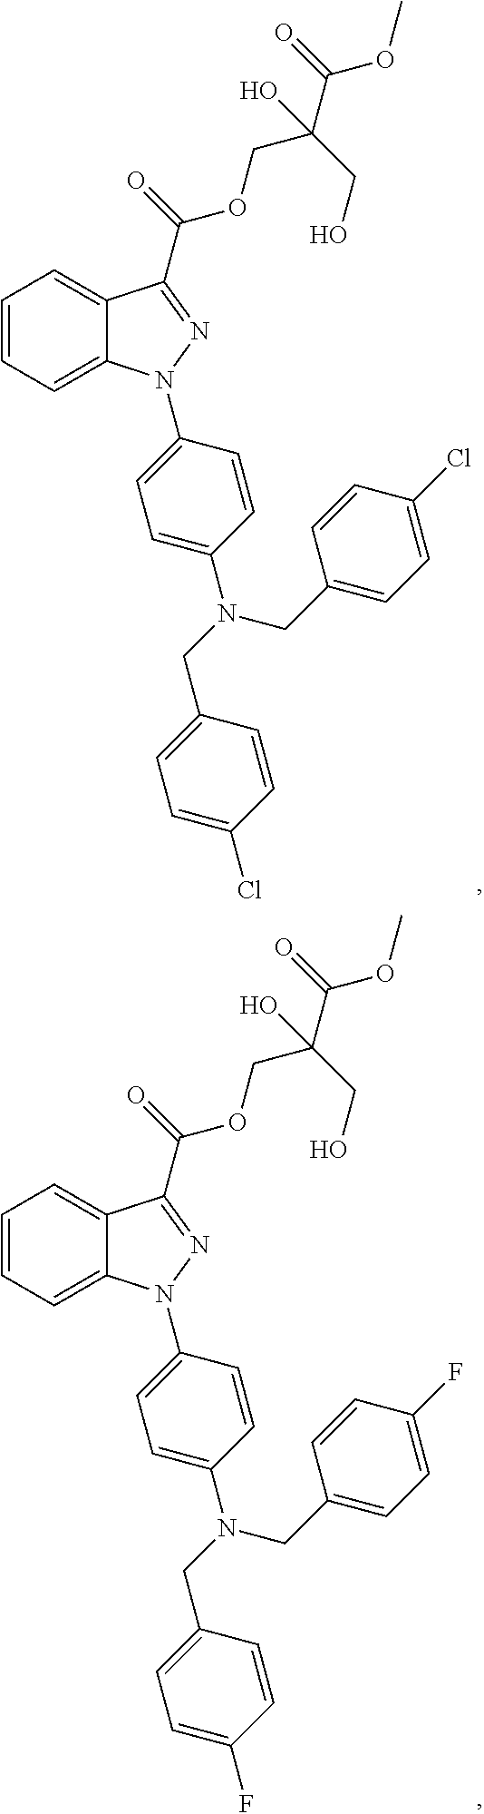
C1=CC=C2C(=C1)C(C(=O)OCC(C(=O)OC)(CO)O)=NN2C1=CC=C(N(CC2=CC=C(Cl)C=C2)CC2=CC=C(Cl)C=C2)C=C1.C1=CC=C2C(=C1)C(C(=O)OCC(C(=O)OC)(CO)O)=NN2C1=CC=C(N(CC2=CC=C(F)C=C2)CC2=CC=C(F)C=C2)C=C1
